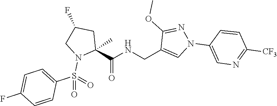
C1(C(NCC2=CN(C3=CN=C([CF3])C=C3)N=C2OC)=O)(C)CC(F)CN1S(=O)(C1=CC=C(F)C=C1)=O
